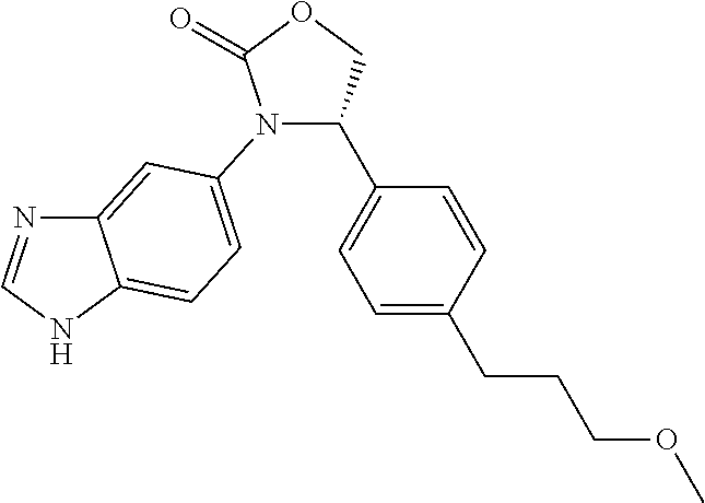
C12=CC(N3C(C4=CC=C(CCCOC)C=C4)COC3=O)=CC=C1NC=N2
